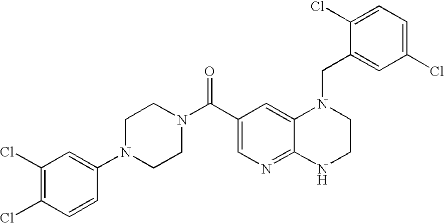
C12=NC=C(C(N3CCN(C4=CC(Cl)=C(Cl)C=C4)CC3)=O)C=C1N(CC1=CC(Cl)=CC=C1Cl)CCN2
